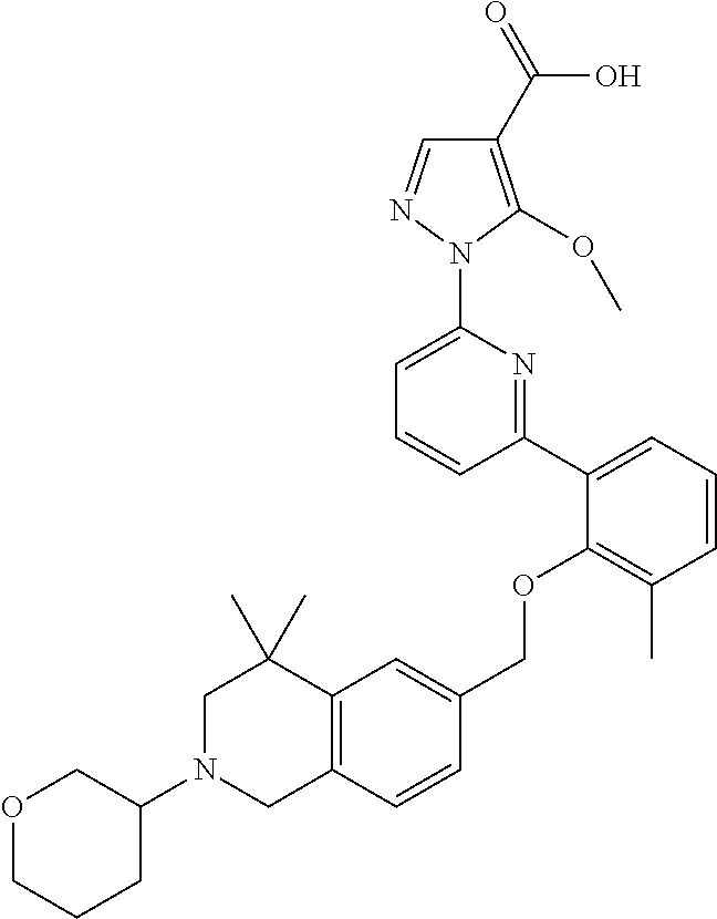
C1(C2=CC=CC(C)=C2OCC2=CC3=C(C=C2)CN(C2COCCC2)CC3(C)C)=NC(N2N=CC(C(=O)O)=C2OC)=CC=C1
